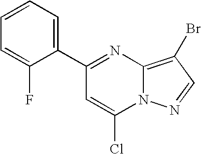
C1(C2=CC=CC=C2F)=NC2=C(Br)C=NN2C(Cl)=C1
